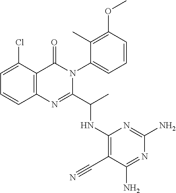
C1=C(Cl)C2=C(C=C1)N=C(C(C)NC1=C(C#N)C(N)=NC(N)=N1)N(C1=CC=CC(OC)=C1C)C2=O
